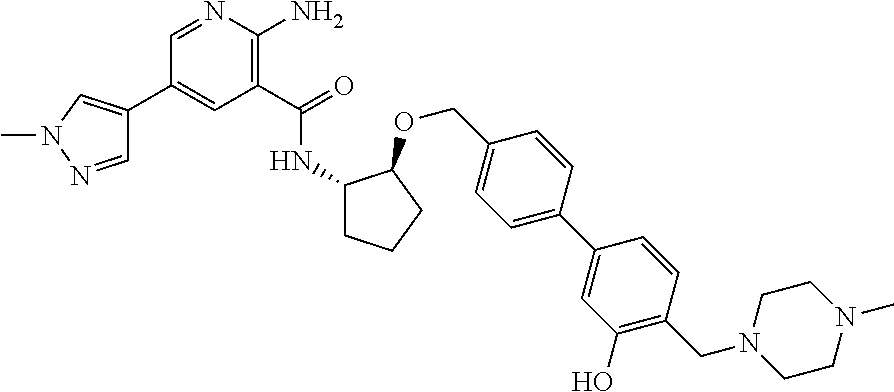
C1(C(=O)NC2CCCC2OCC2=CC=C(C3=CC(O)=C(CN4CCN(C)CC4)C=C3)C=C2)=C(N)N=CC(C2=CN(C)N=C2)=C1
